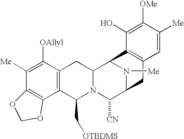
C1([Me])=C([OAllyl])C2=C(C(C[OTBDMS])N3C(C2)C2N([Me])C(C3[CN])CC3=C2C(O)=C([OMe])C([Me])=C3)C2=C1OCO2
